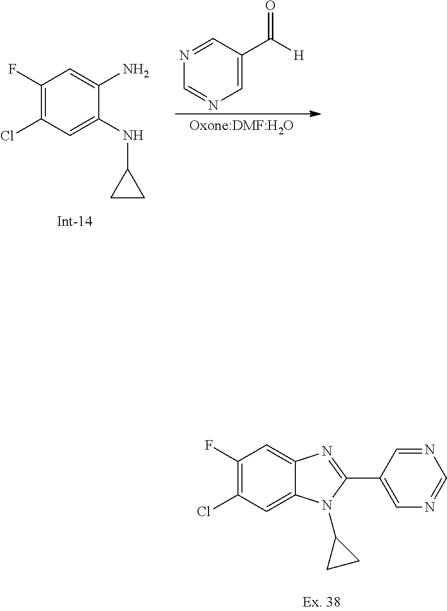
C1(F)=C(Cl)C=C(NC2CC2)C(N)=C1.N1=CC(C([H])=O)=CN=C1.C1(F)=C(Cl)C=C2C(=C1)N=C(C1=CN=CN=C1)N2C1CC1
